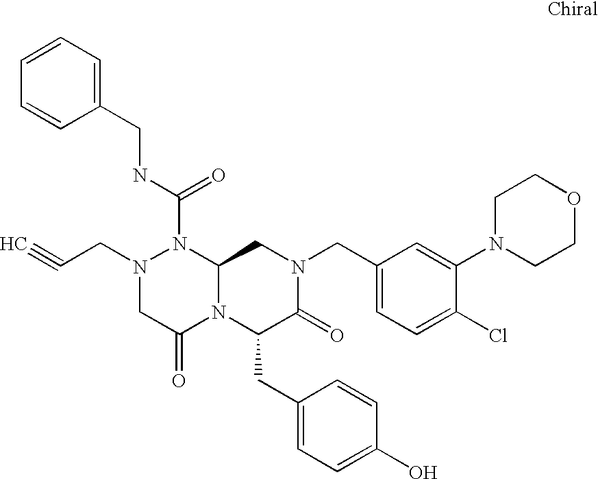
C1=CC=C(CNC(N2N(CC#C)CC(=O)N3C2CN(CC2=CC=C(Cl)C(N4CCOCC4)=C2)C(=O)C3CC2=CC=C(O)C=C2)=O)C=C1
